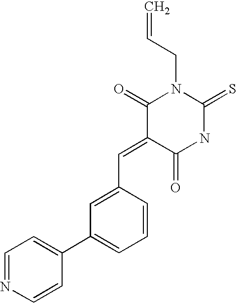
C1=C(C=C2C(=O)NC(=S)N(CC=C)C2=O)C=CC=C1C1=CC=NC=C1
